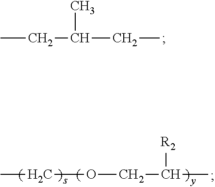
CCC(C)CC.CCOCC([R2])C
